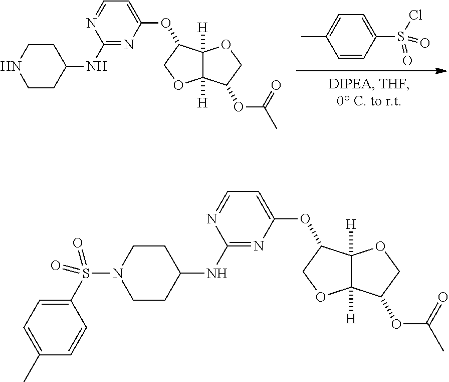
C1CC(NC2=NC(OC3C4([H])C([H])(OC3)C(OC(=O)C)CO4)=CC=N2)CCN1.C1=CC(S(Cl)(=O)=O)=CC=C1C.C1CC(NC2=NC(OC3C4([H])C([H])(OC3)C(OC(=O)C)CO4)=CC=N2)CCN1S(C1=CC=C(C)C=C1)(=O)=O
